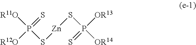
[R11O]P(=S)([R12O])S[Zn]SP([OR13])(=S)[OR14]
